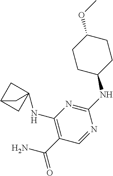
C1CC(NC2=NC(NC34CC(C3)C4)=C(C(N)=O)C=N2)CCC1OC
